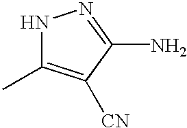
N1C(C)=C([CN])C(N)=N1
